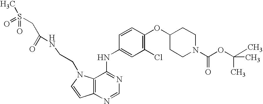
C1(OC2=C(Cl)C=C(NC3=NC=NC4=C3N(CCNC(CS(=O)(=O)C)=O)C=C4)C=C2)CCN(C(OC(C)(C)C)=O)CC1
